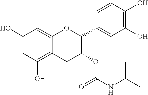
C1=C(O)C=C2C(=C1O)CC(OC(=O)NC(C)C)C(C1=CC(O)=C(O)C=C1)O2
